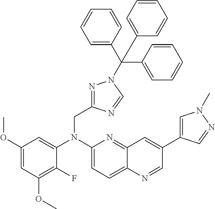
C1(N(C2=CC(OC)=CC(OC)=C2F)CC2=NN(C(C3=CC=CC=C3)(C3=CC=CC=C3)C3=CC=CC=C3)C=N2)=CC=C2C(=N1)C=C(C1=CN(C)N=C1)C=N2
